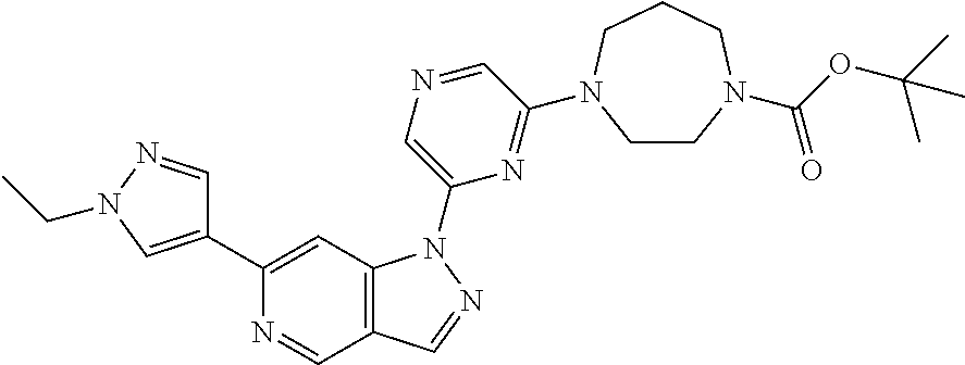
N1=CC2=C(C=C1C1=CN(CC)N=C1)N(C1=CN=CC(N3CCN(C(OC(C)(C)C)=O)CCC3)=N1)N=C2
